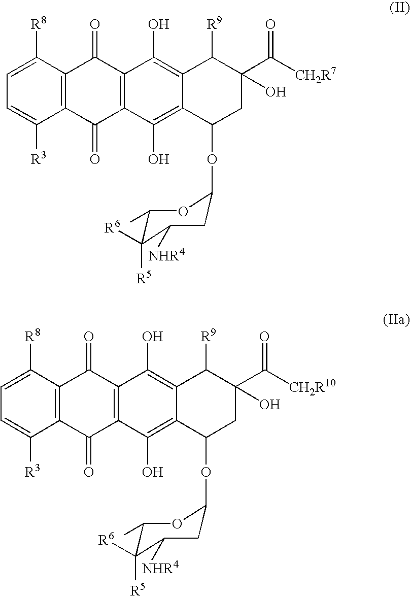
C1=C([R8])C2=C(C([R3])=C1)C(=O)C1=C(C2=O)C(O)=C2C(=C1O)C(OC1CC([NHR4])C([R6])([R5])C(C)O1)CC(C([CH2R7])=O)(O)C2[R9].C1=C([R8])C2=C(C([R3])=C1)C(=O)C1=C(C2=O)C(O)=C2C(=C1O)C(OC1CC([NHR4])C([R6])([R5])C(C)O1)CC(C([CH2R10])=O)(O)C2[R9]
